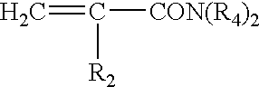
C=C([R2])[CON(R4)2]
